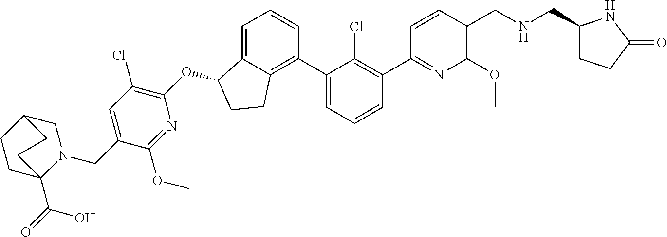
N1=C(C2=C(Cl)C(C3=C4C(=CC=C3)C(OC3=C(Cl)C=C(CN5CC6CCC5(C(O)=O)CC6)C(OC)=N3)CC4)=CC=C2)C=CC(CNCC2CCC(=O)N2)=C1OC
